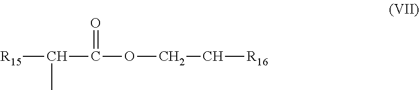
[R15]C(C)C(OCC[R16])=O
